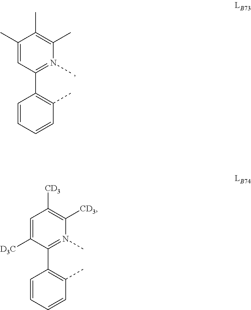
C1=CC=CC(C)=C1C1=N(C)C(C)=C(C)C(C)=C1.C1=CC=CC(C)=C1C1=N(C)C([CD3])=C([CD3])C=C1[D3C]
